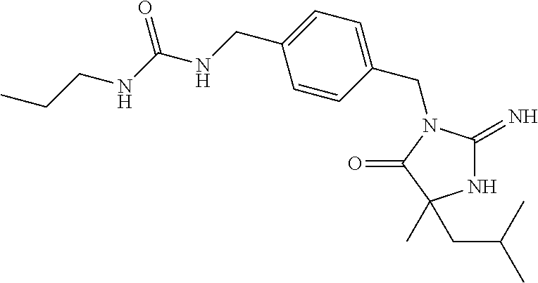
N1C(=N)N(CC2=CC=C(CNC(NCCC)=O)C=C2)C(=O)C1(CC(C)C)C
